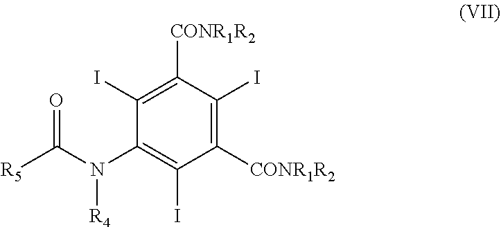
C1(I)=C([CONR1R2])C(I)=C([CONR1R2])C(I)=C1N(C([R5])=O)[R4]
